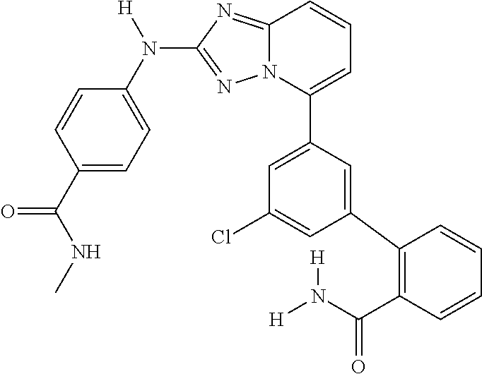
C1=C(C2=CC=CC3=NC(N(C4=CC=C(C(NC)=O)C=C4)[H])=NN23)C=C(C2=C(C(N([H])[H])=O)C=CC=C2)C=C1Cl
